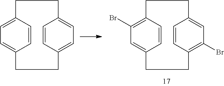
C1=CC2=C(Br)C=C1CCC1=C(Br)C=C(C=C1)CC2.C1=CC2=CC=C1CCC1=CC=C(C=C1)CC2
